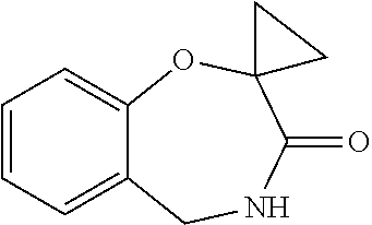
C1=CC=C2C(=C1)OC1(C(=O)NC2)CC1
